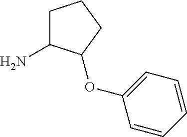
NC1CCCC1OC1=CC=CC=C1
